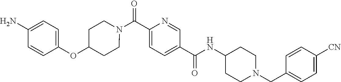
N(C(C1=CC=C(C(=O)N2CCC(OC3=CC=C(N)C=C3)CC2)N=C1)=O)C1CCN(CC2=CC=C([CN])C=C2)CC1
